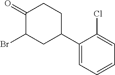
C1(=O)C(Br)CC(C2=CC=CC=C2Cl)CC1
